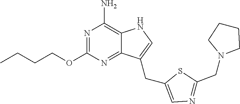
N1=C(OCCCC)N=C2C(=C1N)NC=C2CC1=CN=C(CN2CCCC2)S1
